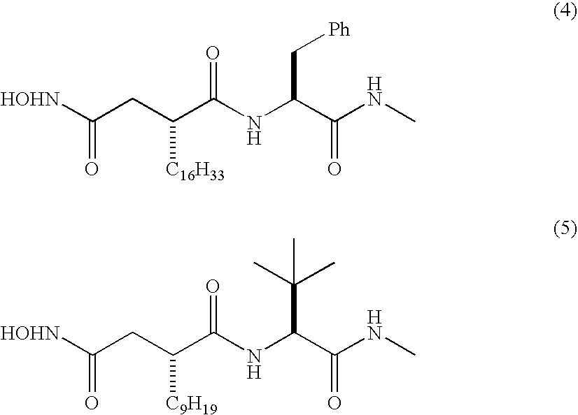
[HOHN]C(CC(C(NC(C(NC)=O)C(C)(C)C)=O)[C9H19])=O.[HOHN]C(CC(C(NC(C(NC)=O)C[Ph])=O)[C16H33])=O
